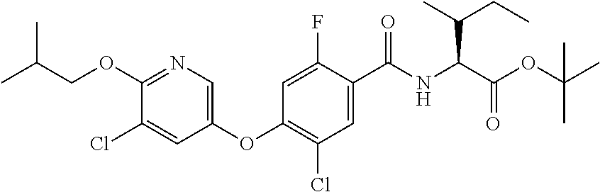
C1(OC2=C(Cl)C=C(C(NC(C(OC(C)(C)C)=O)C(C)CC)=O)C(F)=C2)=CN=C(OCC(C)C)C(Cl)=C1
